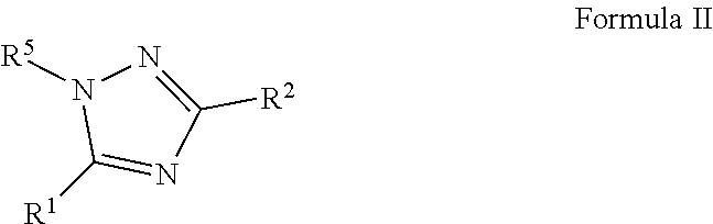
N1([R5])C([R1])=NC([R2])=N1
